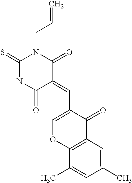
N1(CC=C)C(=S)NC(=O)C(=CC2=COC3=C(C2=O)C=C(C)C=C3C)C1=O
